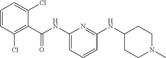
C1(NC(C2=C(Cl)C=CC=C2Cl)=O)=CC=CC(NC2CCN(C)CC2)=N1
